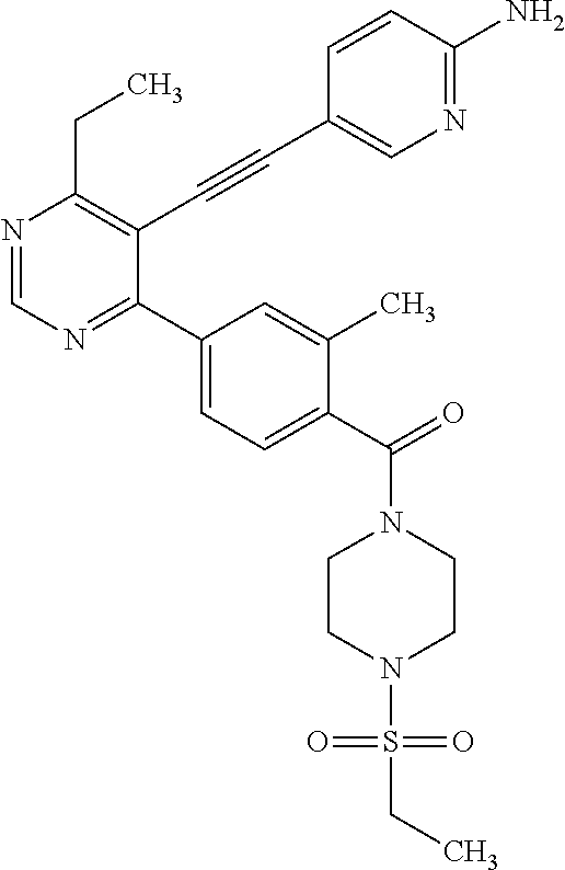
N1=CN=C(C2=CC=C(C(=O)N3CCN(S(CC)(=O)=O)CC3)C(C)=C2)C(C#CC2=CN=C(N)C=C2)=C1CC
